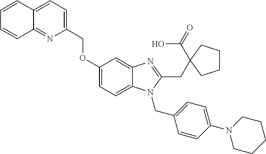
C1(COC2=CC=C3C(=C2)N=C(CC2(C(=O)O)CCCC2)N3CC2=CC=C(N3CCCCC3)C=C2)=CC=C2C(=N1)C=CC=C2
